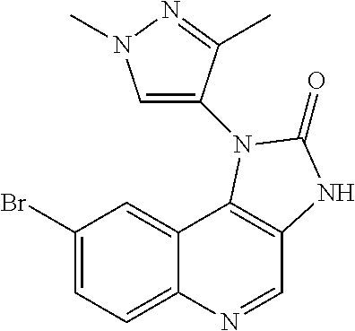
C1(Br)=CC=C2C(=C1)C1=C(C=N2)NC(=O)N1C1=CN(C)N=C1C
